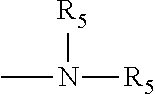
[R5]N(C)[R5]
